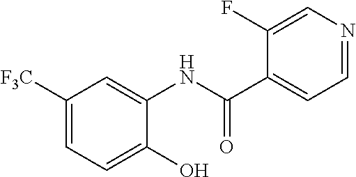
C1([F3C])=CC=C(O)C(NC(C2=CC=NC=C2F)=O)=C1
